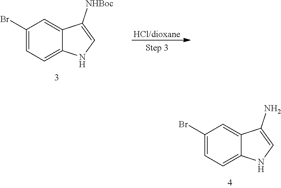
BrC1=CC=C2C(=C1)C(N)=CN2.BrC1=CC=C2C(=C1)C([NHBoc])=CN2.[HCl/dioxane]
